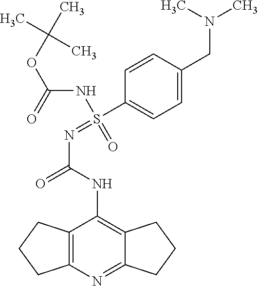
CC(OC(NS(C1=CC=C(CN(C)C)C=C1)(=NC(=O)NC1=C2CCCC2=NC2=C1CCC2)=O)=O)(C)C
